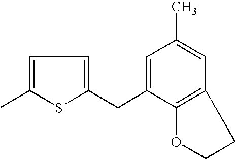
C1=C(C)SC(CC2=CC(C)=CC3=C2OCC3)=C1
